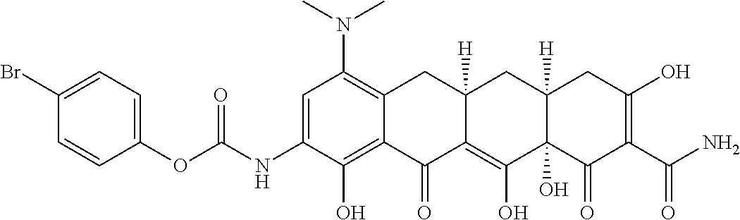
C1=C(NC(OC2=CC=C(Br)C=C2)=O)C(O)=C2C(=C1N(C)C)CC1([H])C(=C(O)C3(O)C([H])(C1)CC(O)=C(C(N)=O)C3=O)C2=O
